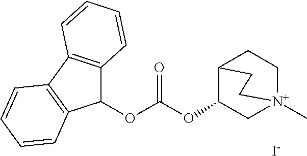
[I-].C(OC1C[N+]2(C)CCC1CC2)(OC1C2=C(C3=C1C=CC=C3)C=CC=C2)=O
